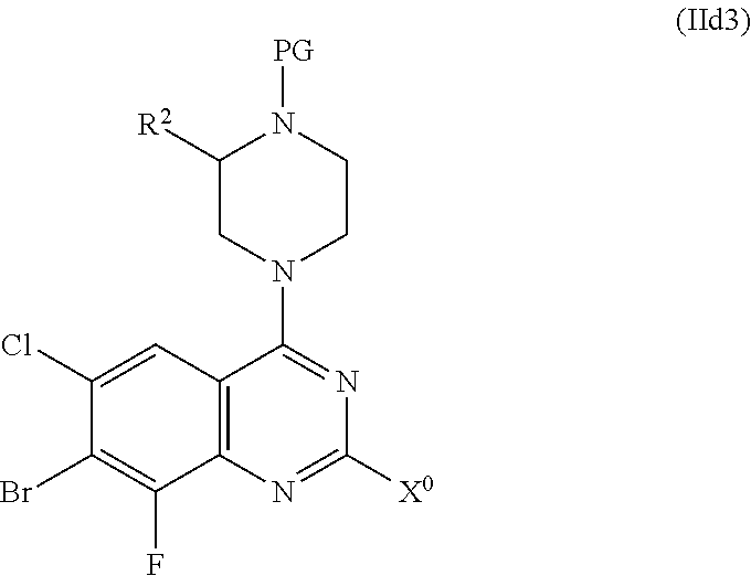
C12=C(N=C([X0])N=C1N1CC([R2])N([PG])CC1)C(F)=C(Br)C(Cl)=C2
